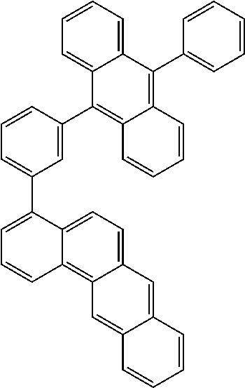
C1=CC=C2C(=C1)C(C1=CC(C3=CC=CC4=C5C(=CC=C34)C=C3C(=C5)C=CC=C3)=CC=C1)=C1C(=C2C2=CC=CC=C2)C=CC=C1
